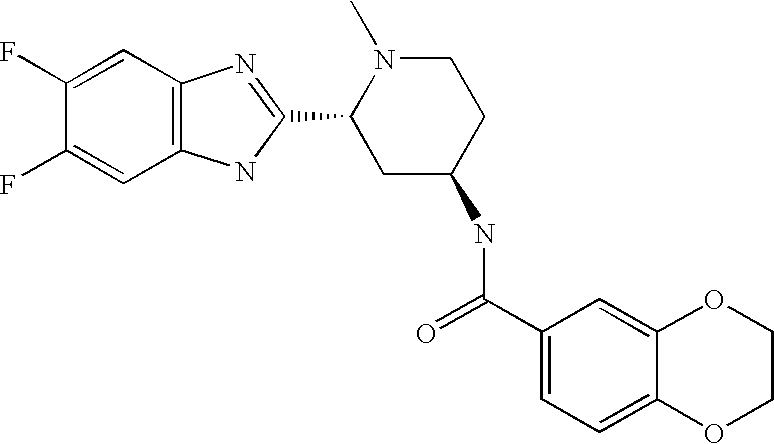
C1(F)=CC2=C(C=C1F)NC(C1CC(NC(C3=CC=C4C(=C3)OCCO4)=O)CCN1C)=N2
